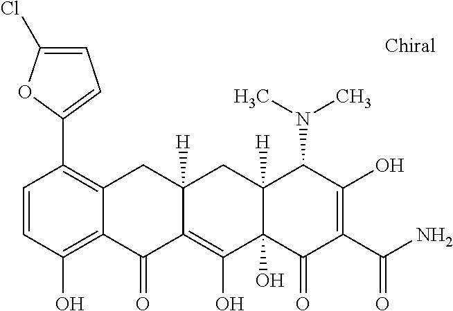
C1=CC(O)=C2C(=C1C1=CC=C(Cl)O1)CC1([H])C(=C(O)C3(O)C([H])(C1)C(N(C)C)C(O)=C(C(N)=O)C3=O)C2=O
